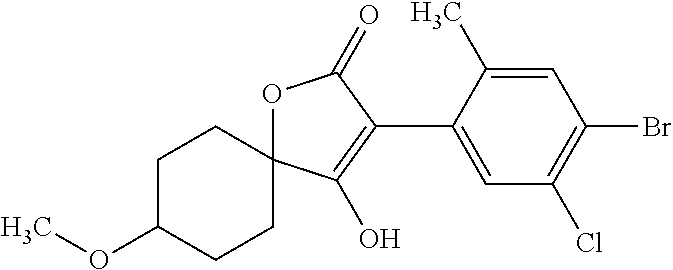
C1C(OC)CCC2(C1)OC(=O)C(C1=CC(Cl)=C(Br)C=C1C)=C2O
